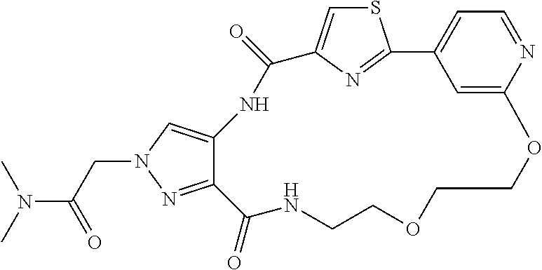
S1C=C2N=C1C1=CC=NC(=C1)OCCOCCNC(=O)C1=NN(CC(N(C)C)=O)C=C1NC2=O
